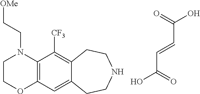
C12=C(C=C3C(=C1[CF3])CCNCC3)OCCN2CC[OMe].C(C(=O)O)=CC(O)=O
